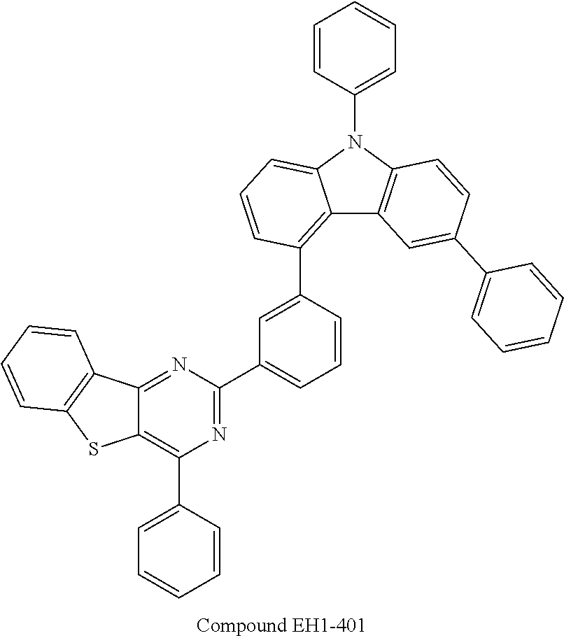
C1=CC(N2C3=CC=CC(C4=CC(C5=NC(C6=CC=CC=C6)=C6C(=N5)C5=C(S6)C=CC=C5)=CC=C4)=C3C3=C2C=CC(C2=CC=CC=C2)=C3)=CC=C1
